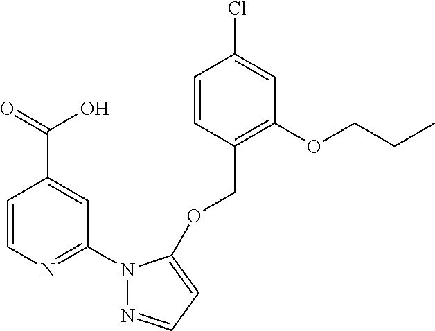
C1=CN=C(N2N=CC=C2OCC2=C(OCCC)C=C(Cl)C=C2)C=C1C(=O)O
